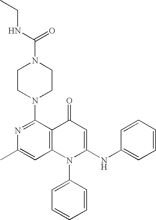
N1=C(N2CCN(C(NCC)=O)CC2)C2=C(C=C1C)N(C1=CC=CC=C1)C(NC1=CC=CC=C1)=CC2=O
